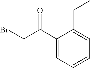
C1=C(CC)C(C(CBr)=O)=CC=C1
